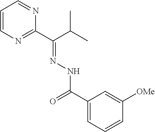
C1=CN=C(C(C(C)C)=NNC(=O)C2=CC=CC([OMe])=C2)N=C1
